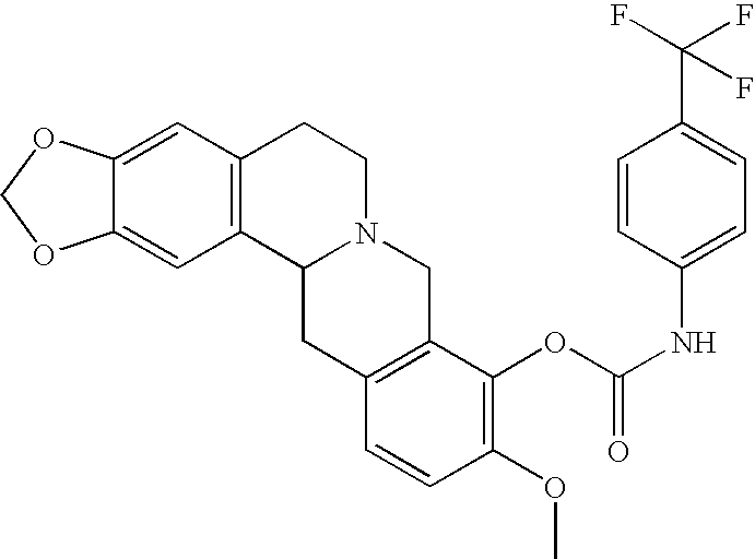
C12=CC3=C(C=C1OCO2)CCN1C3CC2=C(C1)C(OC(NC1=CC=C(C(F)(F)F)C=C1)=O)=C(OC)C=C2
